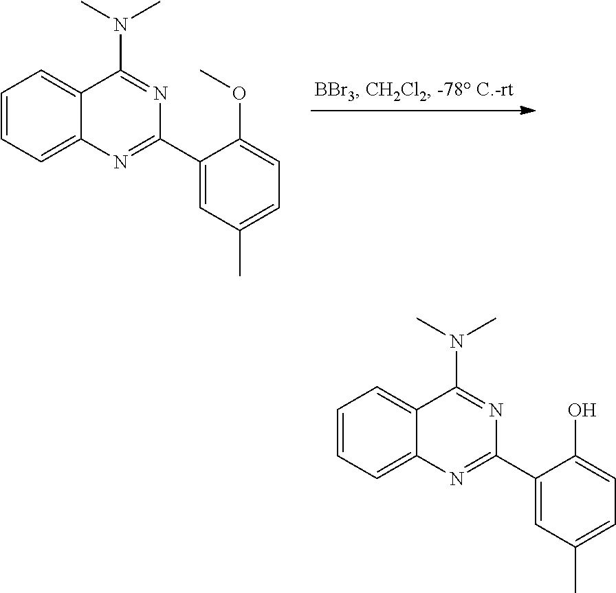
C12=CC=CC=C1C(N(C)C)=NC(C1=CC(C)=CC=C1OC)=N2.C12=CC=CC=C1C(N(C)C)=NC(C1=CC(C)=CC=C1O)=N2
